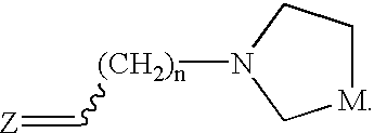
[Z]=C[(CH2)n]N1CC[M]C1
